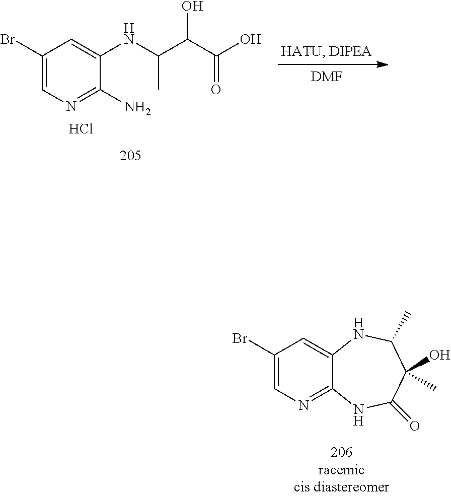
C1(Br)=CN=C(N)C(NC(C(C(O)=O)O)C)=C1.Cl.[DMF].C1(Br)=CN=C2C(=C1)NC(C)C(O)(C)C(=O)N2
